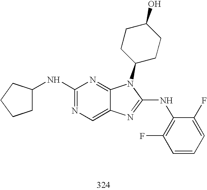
C1(NC2CCCC2)=NC=C2C(=N1)N(C1CCC(O)CC1)C(NC1=C(F)C=CC=C1F)=N2
